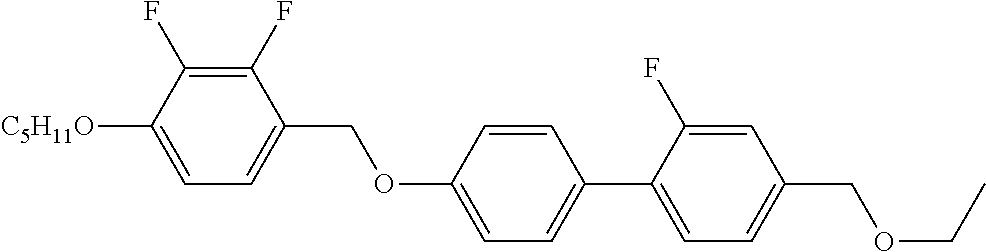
C1(F)=C(F)C([C5H11O])=CC=C1COC1=CC=C(C2=CC=C(COCC)C=C2F)C=C1
